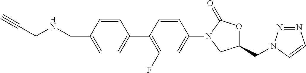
C1(CNCC#C)=CC=C(C2=C(F)C=C(N3C(=O)OC(CN4N=NC=C4)C3)C=C2)C=C1
